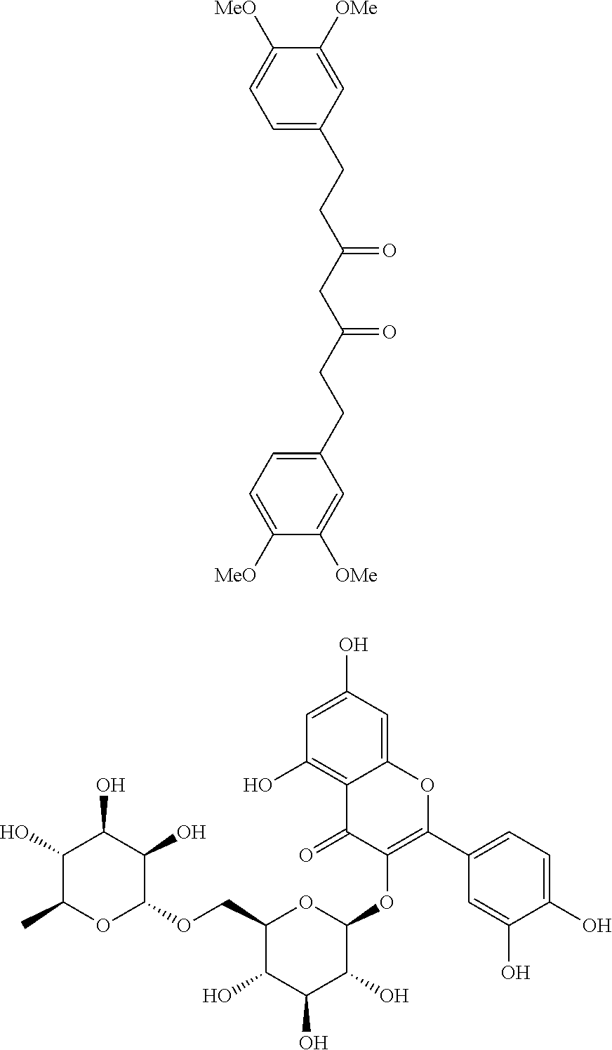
C1([OMe])=CC(CCC(CC(CCC2=CC=C([MeO])C([OMe])=C2)=O)=O)=CC=C1[MeO].C1(O)C(C)OC(OCC2C(O)C(O)C(O)C(OC3=C(C4=CC=C(O)C(O)=C4)OC4=CC(O)=CC(O)=C4C3=O)O2)C(O)C1O
